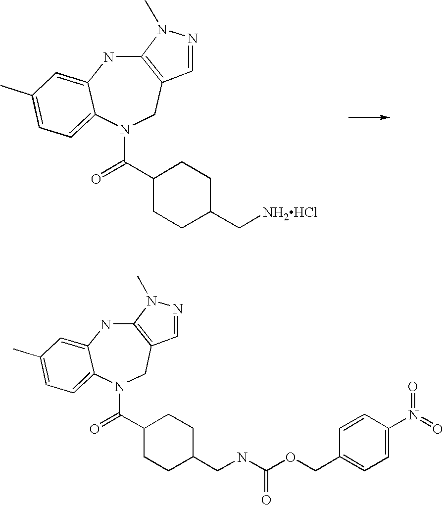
C12=C(CN(C(=O)C3CCC(C[NH2HCl])CC3)C3=CC=C(C)C=C3N1)C=NN2C.C12=C(CN(C(=O)C3CCC(CNC(OCC4=CC=C(N(=O)=O)C=C4)=O)CC3)C3=CC=C(C)C=C3N1)C=NN2C
